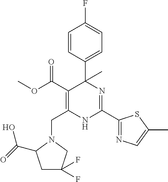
C(C1=C(C(OC)=O)C(C2=CC=C(F)C=C2)(C)N=C(C2=NC=C(C)S2)N1)N1CC(F)(F)CC1C(=O)O
